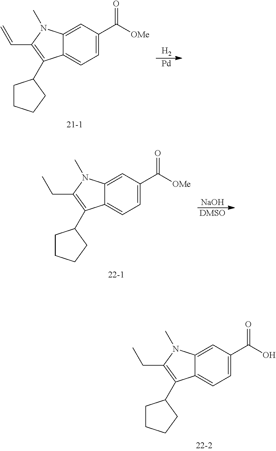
C12=CC(C([OMe])=O)=CC=C1C(C1CCCC1)=C(C=C)N2C.[H2].[Pd].C12=CC(C([OMe])=O)=CC=C1C(C1CCCC1)=C(CC)N2C.[NaOH].[DMSO].C12=CC(C(O)=O)=CC=C1C(C1CCCC1)=C(CC)N2C
